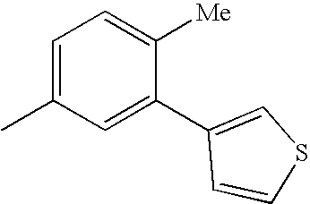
CC1=CC=C([Me])C(C2=CSC=C2)=C1
